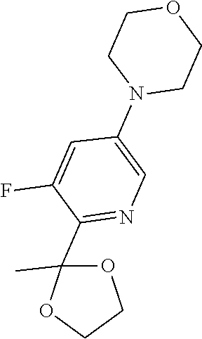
FC1=CC(N2CCOCC2)=CN=C1C1(C)OCCO1
